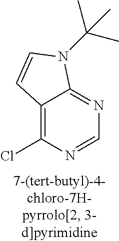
C12=C(Cl)N=CN=C1N(C(C)(C)C)C=C2
